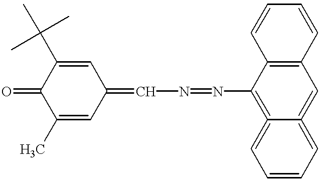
C1(C)=CC(=CN=NC2=C3=CC=CC=C3=CC3=C2C=CC=C3)C=C(C(C)(C)C)C1=O
